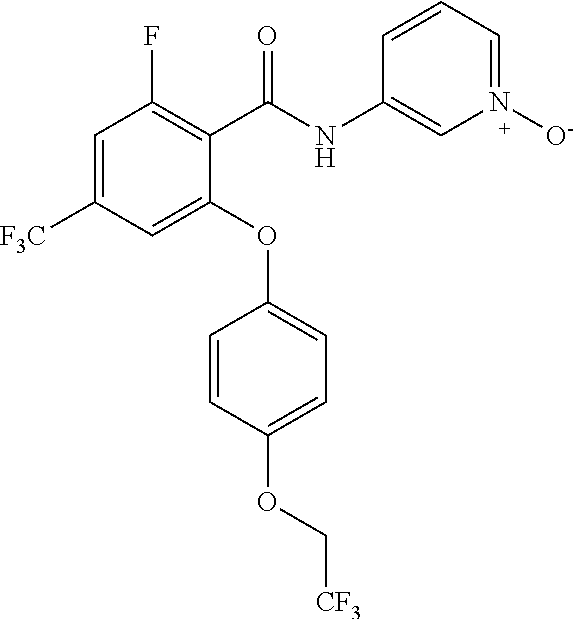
C1(C(NC2=CN([O-])=CC=C2)=O)=C(F)C=C([F3C])C=C1OC1=CC=C(OC[CF3])C=C1
